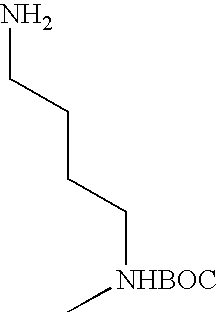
C(CC[NHBOC]C)CN
